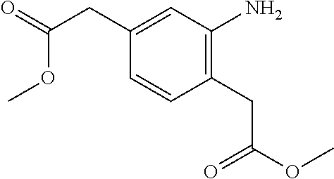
C1(CC(OC)=O)=CC(N)=C(CC(=O)OC)C=C1
